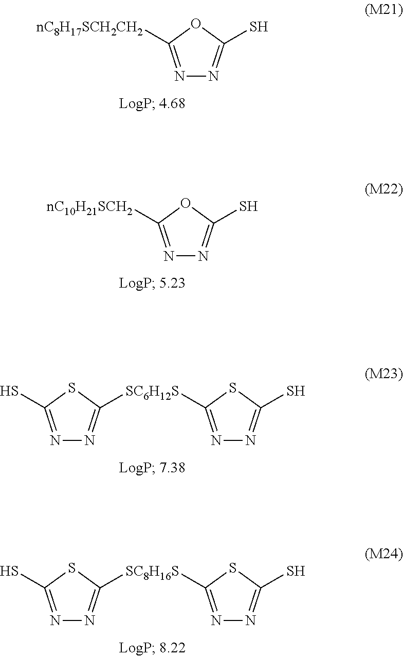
N1=C([nC8H17SCH2CH2])OC(S)=N1.N1=C([nC10H21SCH2])OC(S)=N1.N1=C(S)SC([SC6H12S]C2=NN=C(S)S2)=N1.N1=C(S)SC([SC8H16S]C2=NN=C(S)S2)=N1
